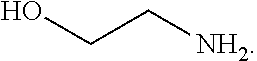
[NH2]CCO
